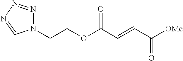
C(COC(C=CC([OMe])=O)=O)N1N=NN=C1
